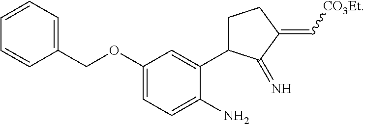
C1=CC=C(COC2=CC=C(N)C(C3CCC(=C[CO3Et])C3=N)=C2)C=C1
